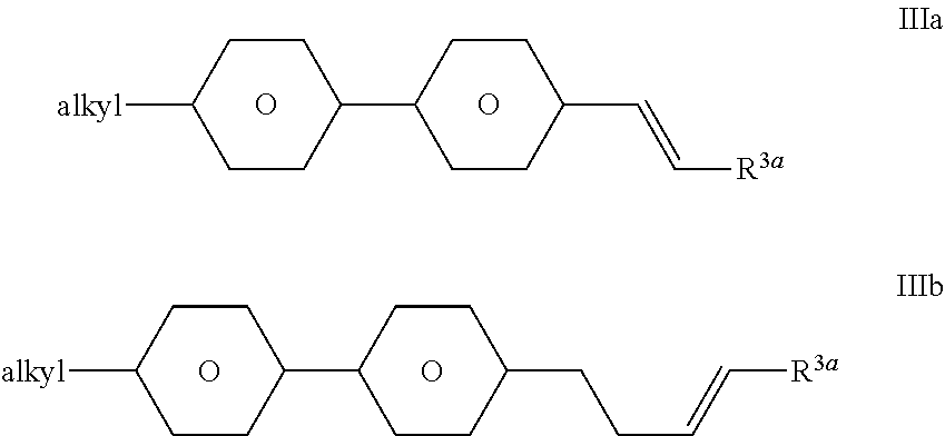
[alkyl]C1CCC(C2CCC(C=C[R3a])CC2)CC1.O.O.[alkyl]C1CCC(C2CCC(CCC=C[R3a])CC2)CC1.O.O
